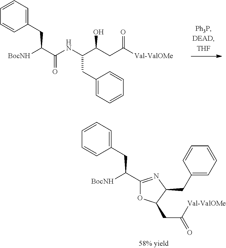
[BocNH]C(C(NC(C(CC([Val-ValOMe])=O)O)CC1=CC=CC=C1)=O)CC1=CC=CC=C1.[BocNH]C(C1=NC(CC2=CC=CC=C2)C(CC(=O)[Val-ValOMe])O1)CC1=CC=CC=C1
